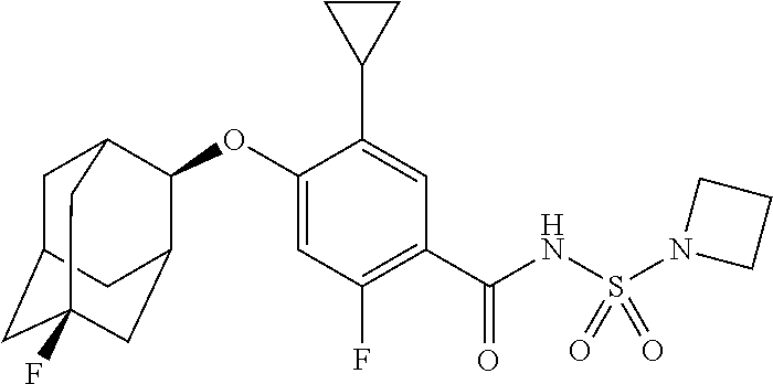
C1=C(OC2C3CC4(F)CC(CC2C4)C3)C(C2CC2)=CC(C(NS(N2CCC2)(=O)=O)=O)=C1F
